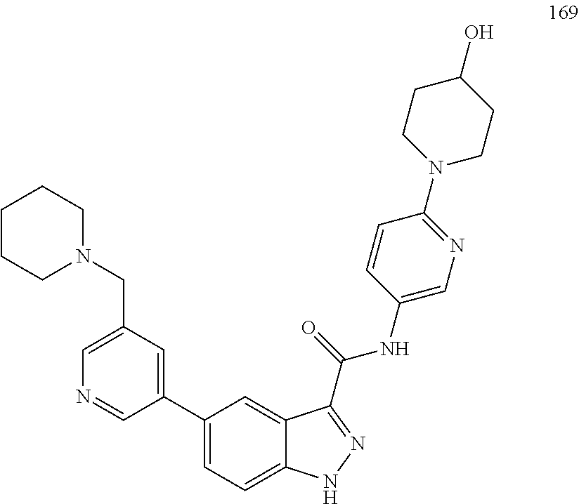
C1(C2=CC(CN3CCCCC3)=CN=C2)=CC=C2C(=C1)C(C(=O)NC1=CN=C(N3CCC(O)CC3)C=C1)=NN2
